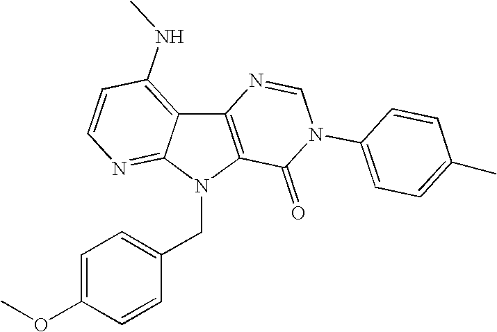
C12=C(N(CC3=CC=C(OC)C=C3)C3=NC=CC(NC)=C13)C(=O)N(C1=CC=C(C)C=C1)C=N2
